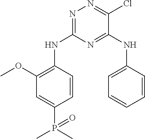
N1=C(NC2=C(OC)C=C(P(=O)(C)C)C=C2)N=C(NC2=CC=CC=C2)C(Cl)=N1
